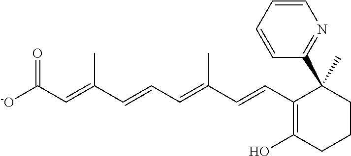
C(C=C(C=CC=C(C=CC1=C(O)CCCC1(C1=NC=CC=C1)C)C)C)([-O])=O
